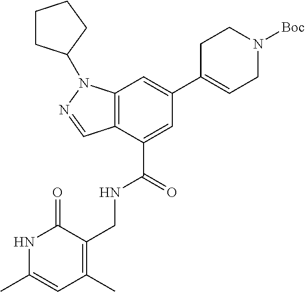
C12=C(C(C(NCC3=C(C)C=C(C)NC3=O)=O)=CC(C3=CCN([Boc])CC3)=C1)C=NN2C1CCCC1
